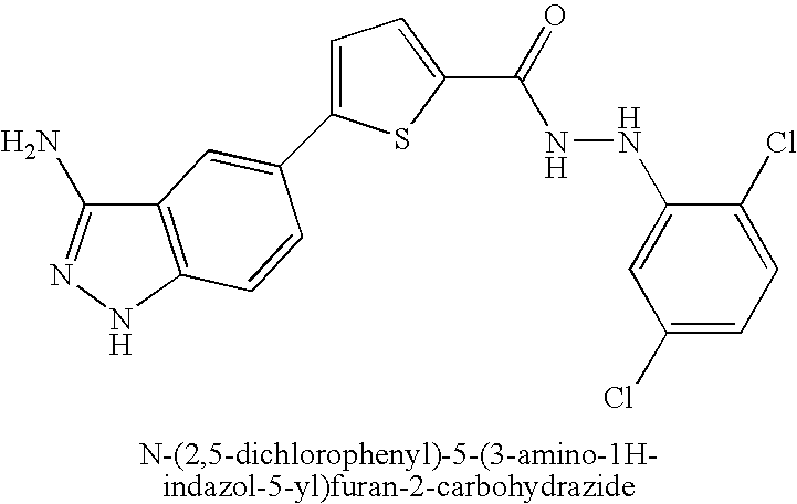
C1=C(C2=CC3=C(C=C2)NN=C3N)SC(C(=O)NNC2=CC(Cl)=CC=C2Cl)=C1
